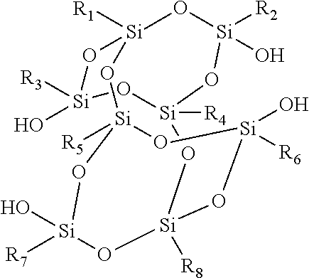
[Si]12([R1])O[Si]([R2])(O)O[Si]([R4])(O[Si]([R3])(O)O1)O[Si]1([R8])O[Si](O)([R7])O[Si]([R5])(O2)O[Si](O)([R6])O1
